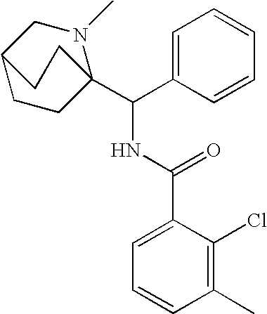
C1CC2(C(C3=CC=CC=C3)NC(C3=CC=CC(C)=C3Cl)=O)N(C)CC1CC2
